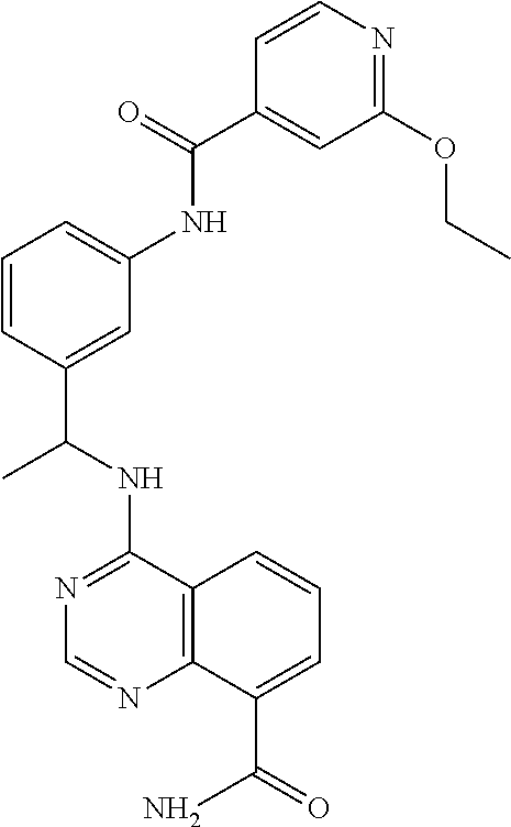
N1=C(NC(C2=CC(NC(C3=CC(OCC)=NC=C3)=O)=CC=C2)C)C2=C(N=C1)C(C(=O)N)=CC=C2
